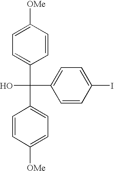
C1=CC([OMe])=CC=C1C(C1=CC=C([OMe])C=C1)(C1=CC=C(I)C=C1)O
